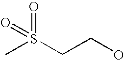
CS(CCO)(=O)=O
